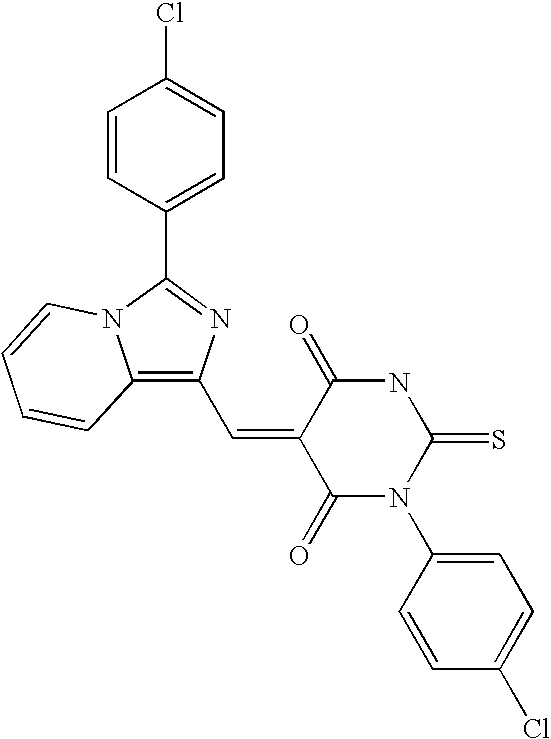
C(=C1C(=O)N(C2=CC=C(Cl)C=C2)C(=S)NC1=O)C1=C2N(C(C3=CC=C(Cl)C=C3)=N1)C=CC=C2
